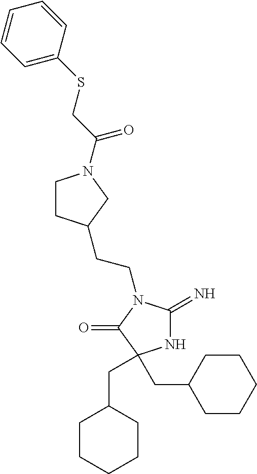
N1C(=N)N(CCC2CCN(C(CSC3=CC=CC=C3)=O)C2)C(=O)C1(CC1CCCCC1)CC1CCCCC1
